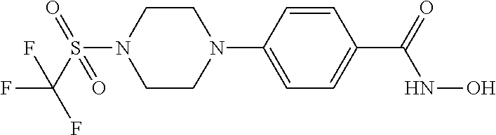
C1(C(NO)=O)=CC=C(N2CCN(S(C(F)(F)F)(=O)=O)CC2)C=C1
